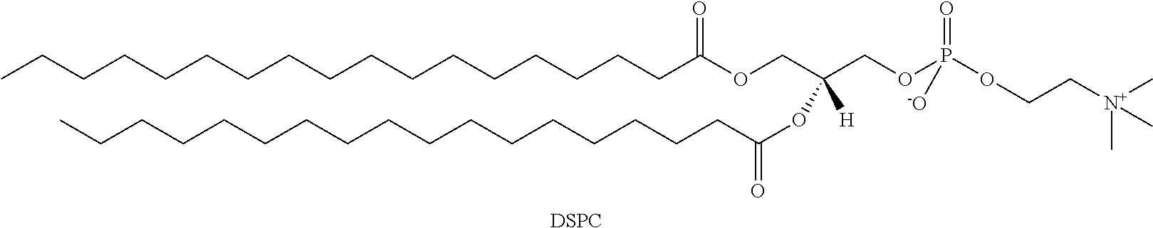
C(CCCCCCCCCCCCC(OCC(OC(=O)CCCCCCCCCCCCCCCCC)([H])COP(OCC[N+](C)(C)C)(=O)[-O])=O)CCCC.[DSPC]
